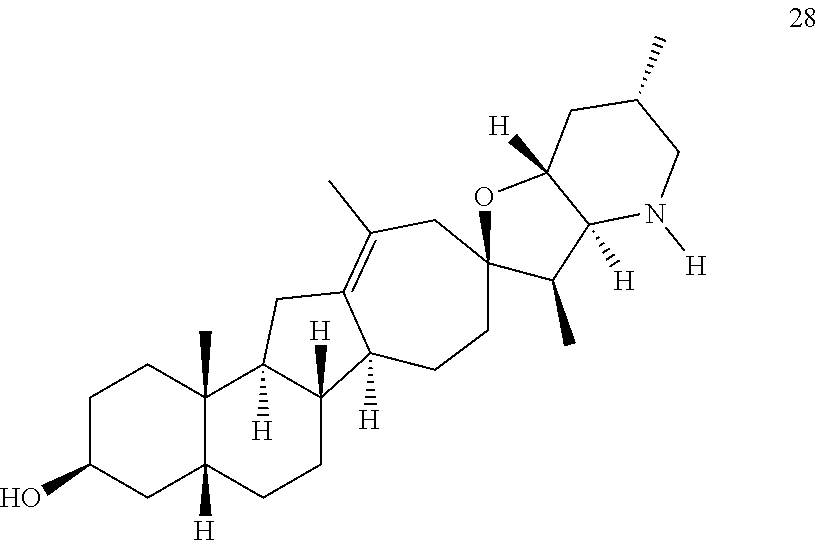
C1C(O)CC2([H])C(C)(C1)C1([H])C([H])(CC2)C2([H])C(=C(C)CC3(CC2)C(C)C2([H])C([H])(O3)CC(C)CN2[H])C1
